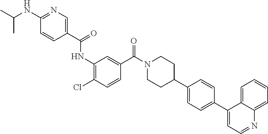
CC(C)NC1=NC=C(C(=O)NC2=C(Cl)C=CC(C(N3CCC(C4=CC=C(C5=CC=NC6=CC=CC=C56)C=C4)CC3)=O)=C2)C=C1
